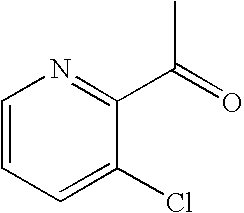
C1=CC=C(Cl)C(C(=O)C)=N1
